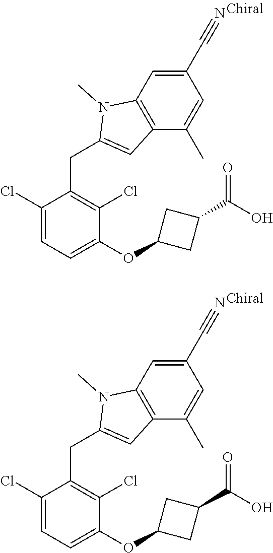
C1(C#N)=CC2=C(C(C)=C1)C=C(CC1=C(Cl)C(OC3CC(C(O)=O)C3)=CC=C1Cl)N2C.C1(C#N)=CC2=C(C(C)=C1)C=C(CC1=C(Cl)C(OC3CC(C(O)=O)C3)=CC=C1Cl)N2C
